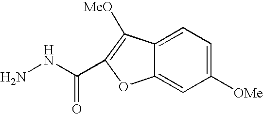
NNC(=O)C1=C([MeO])C2=CC=C([OMe])C=C2O1
